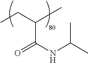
C(C)C(C)C(NC(C)C)=O
